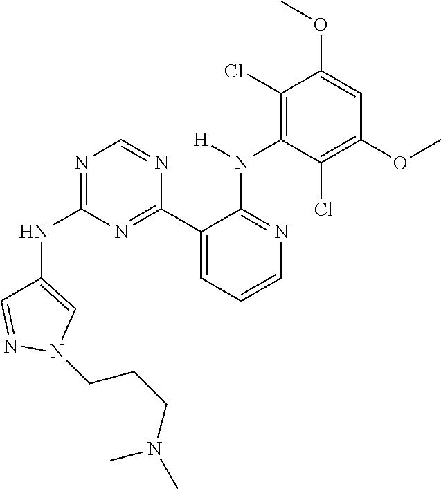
C1(NC2=NC=NC(C3=CC=CN=C3N([H])C3=C(Cl)C(OC)=CC(OC)=C3Cl)=N2)=CN(CCCN(C)C)N=C1
